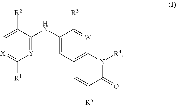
C1(NC2=[Y]C([R1])=[X]C=C2[R2])=CC2=C([W]=C1[R3])N([R4])C(=O)C([R5])=C2
